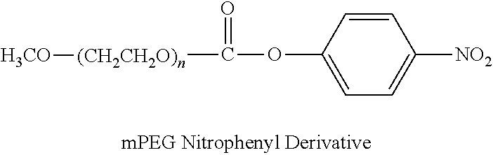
O(C([(CH2CH2O)n][H3CO])=O)C1=CC=C([NO2])C=C1
